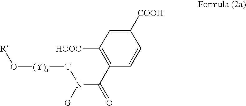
C1([COOH])=CC([HOOC])=C(C(=O)N([G])[T][(Y)x]O[R])C=C1
